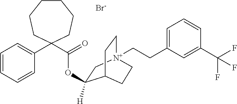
C1CCCC(C(=O)OC2([H])C[N+]3(CCC4=CC=CC(C(F)(F)F)=C4)CCC2CC3)(C2=CC=CC=C2)CC1.[Br-]
